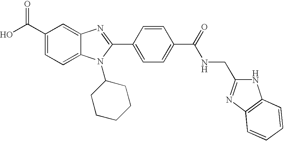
C1(C(O)=O)=CC=C2C(=C1)N=C(C1=CC=C(C(=O)NCC3=NC4=C(N3)C=CC=C4)C=C1)N2C1CCCCC1
